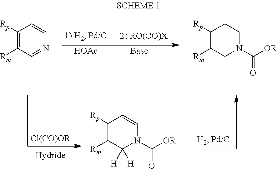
C1([Rp])=C([Rm])C=NC=C1.[HOAc].[Base].C1([Rp])C([Rm])CN(C([OR])=O)CC1.C1([Rp])=C([Rm])C([H])([H])N(C([OR])=O)C=C1
